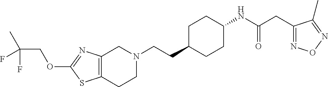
C12=C(CCN(CCC3CCC(NC(CC4=NON=C4C)=O)CC3)C1)SC(OCC(C)(F)F)=N2
